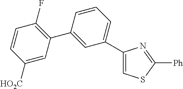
C1([HO2C])=CC(C2=CC(C3=CSC([Ph])=N3)=CC=C2)=C(F)C=C1
